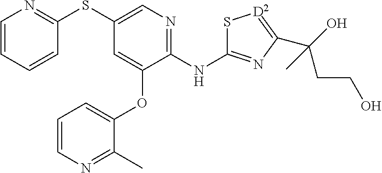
S(C1=CN=C(NC2=NC(C(O)(CCO)C)=[D2]S2)C(OC2=CC=CN=C2C)=C1)C1=NC=CC=C1
